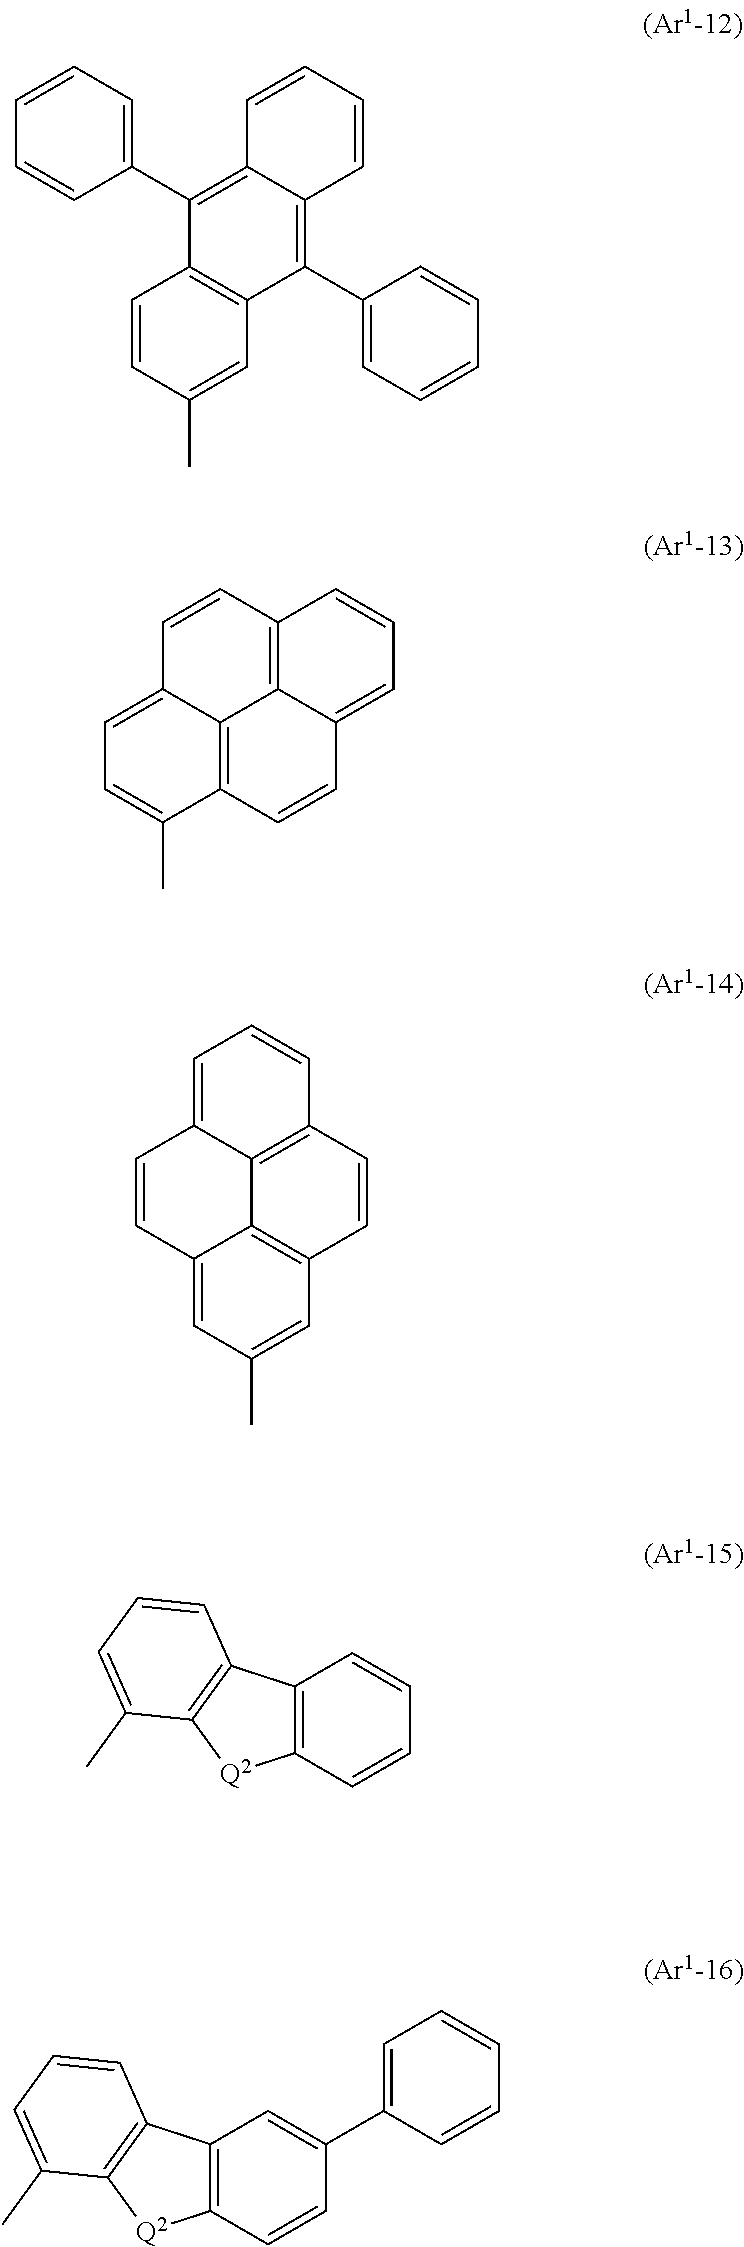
C1(C2=C3C(=C(C4=CC=CC=C4)C4=C2C=CC(C)=C4)C=CC=C3)=CC=CC=C1.C1=C2C3=C(C(C)=C1)C=CC1=CC=CC(=C31)C=C2.C12=CC(C)=CC3=C1C1=C(C=C3)C=CC=C1C=C2.C12=C(C=CC=C1)[Q2]C1=C2C=CC=C1C.C12=C(C=CC(C3=CC=CC=C3)=C1)[Q2]C1=C2C=CC=C1C
